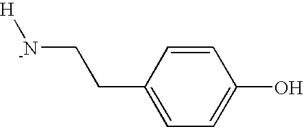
[H][-N]CCC1=CC=C(O)C=C1
